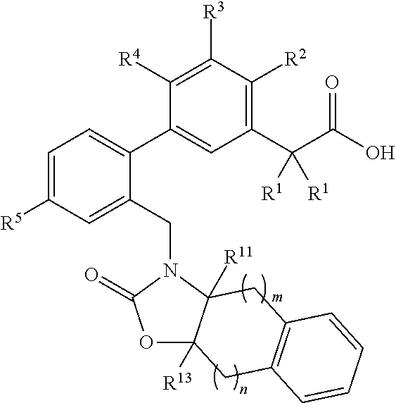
C1([R5])=CC=C(C2=CC(C(C(O)=O)([R1])[R1])=C([R2])C([R3])=C2[R4])C(CN2C3([R11])C([R13])(OC2=O)CC2=C(C3)C=CC=C2)=C1
